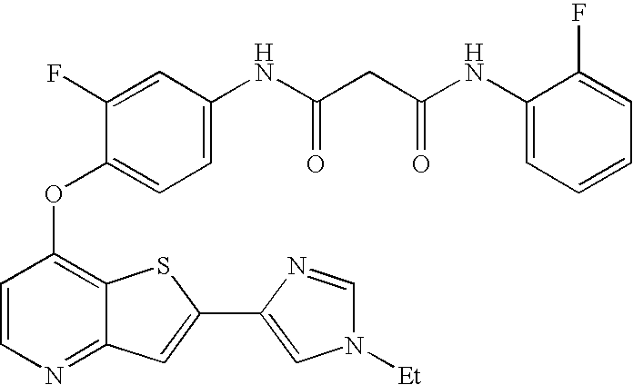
C1=CN=C2C(=C1OC1=CC=C(NC(CC(NC3=CC=CC=C3F)=O)=O)C=C1F)SC(C1=CN([Et])C=N1)=C2
